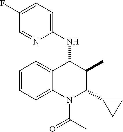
C1=CC=C2C(=C1)C(NC1=CC=C(F)C=N1)C(C)C(C1CC1)N2C(C)=O
